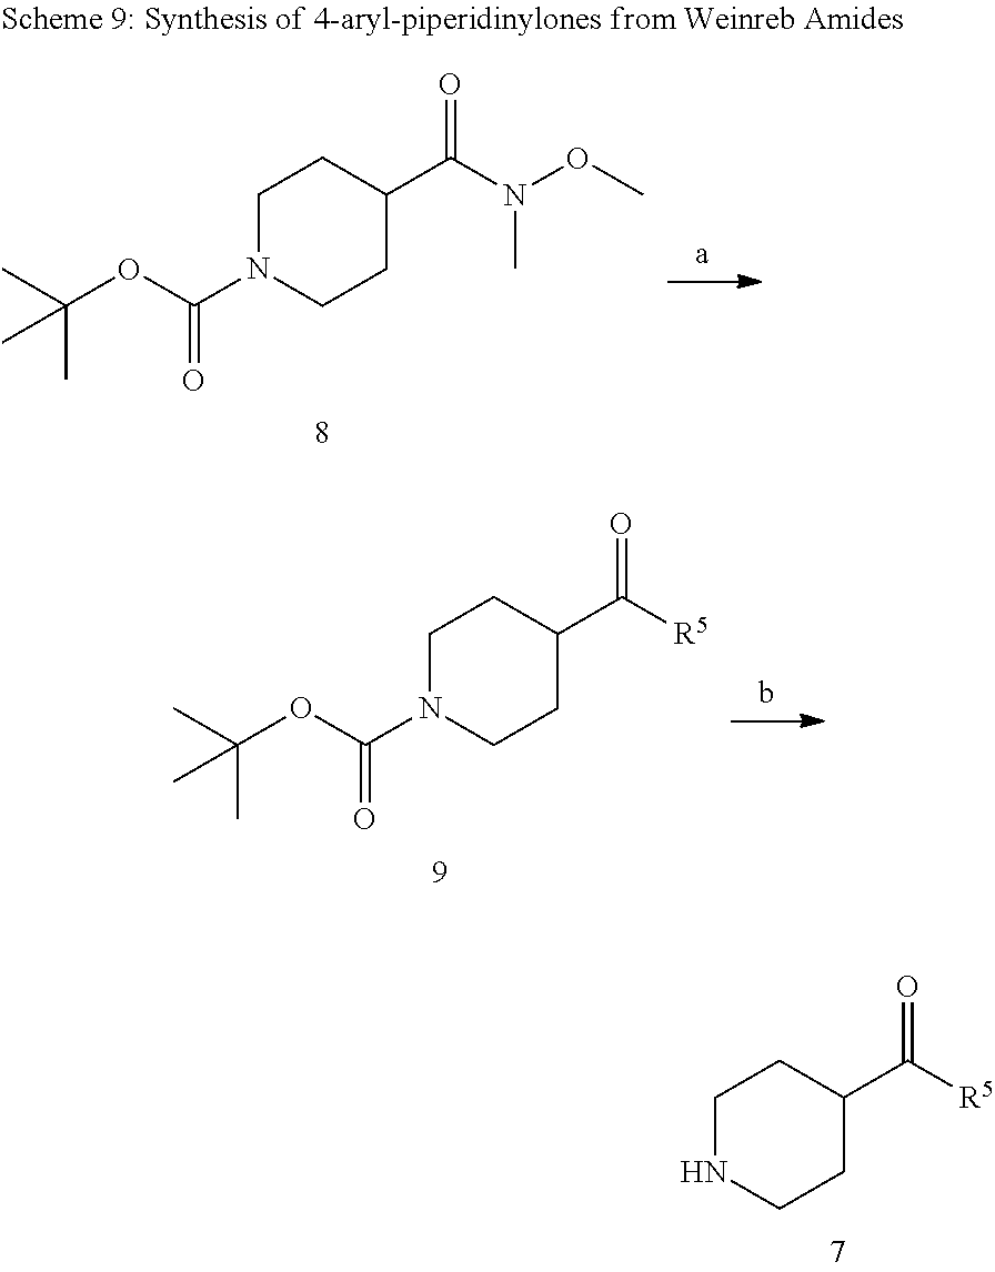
C1CC(C([R5])=O)CCN1C(OC(C)(C)C)=O.C1CC(C([R5])=O)CCN1.C1CC(C(N(OC)C)=O)CCN1C(OC(C)(C)C)=O
